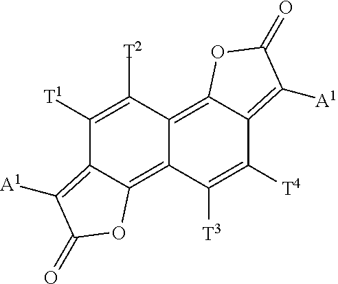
C1([T1])=C([T2])C2=C3C(=C([A1])C(=O)O3)C([T4])=C([T3])C2=C2C1=C([A1])C(=O)O2
